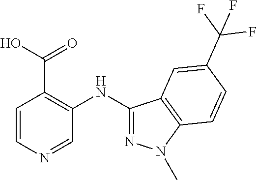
C1=CN=CC(NC2=NN(C)C3=C2C=C(C(F)(F)F)C=C3)=C1C(O)=O
